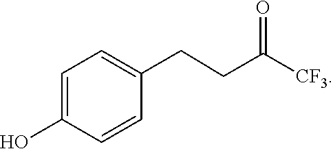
OC1=CC=C(CCC([CF3])=O)C=C1
